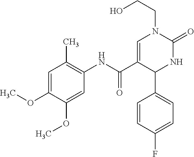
COC1=CC(C)=C(NC(C2=CN(CCO)C(=O)NC2C2=CC=C(F)C=C2)=O)C=C1OC
